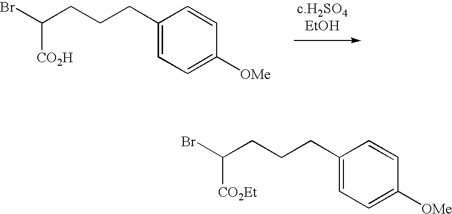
C1(CCCC(Br)[CO2H])=CC=C([OMe])C=C1.C1(CCCC(Br)[CO2Et])=CC=C([OMe])C=C1
